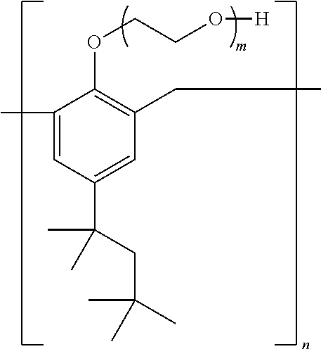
C1(C)=CC(C(C)(C)CC(C)(C)C)=CC(CC)=C1OCCO[H]
